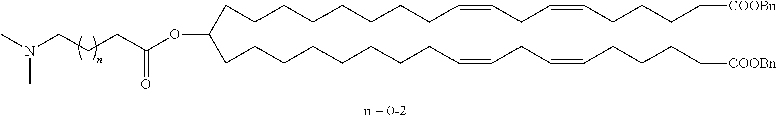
CN(CCCC(OC(CCCCCCCCC=CCC=CCCCC[COOBn])CCCCCCCCC=CCC=CCCCC[COOBn])=O)C
